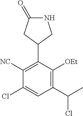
C1([NC])=C(C2CNC(=O)C2)C([OEt])=C(C(C)Cl)C=C1Cl
